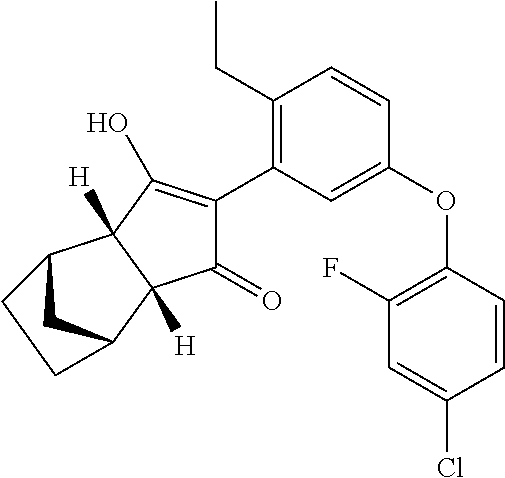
C1(CC)=C(C2=C(O)C3([H])C([H])(C2=O)C2CC3CC2)C=C(OC2=C(F)C=C(Cl)C=C2)C=C1
